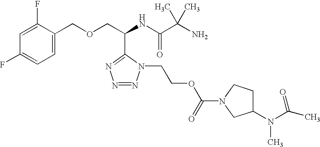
C1=C(F)C(COCC(NC(C(N)(C)C)=O)C2=NN=NN2CCOC(=O)N2CCC(N(C(C)=O)C)C2)=CC=C1F
